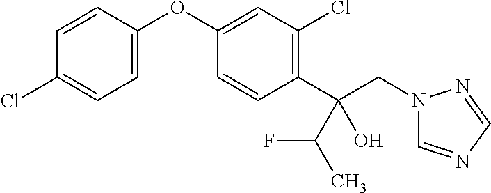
C1=CC(OC2=CC(Cl)=C(C(CN3C=NC=N3)(C(F)C)O)C=C2)=CC=C1Cl
